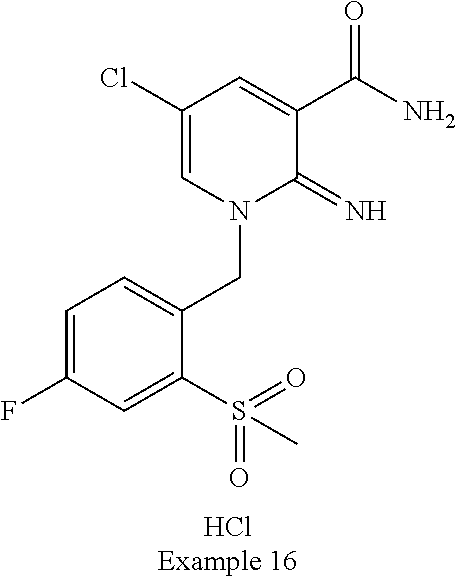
C1=C(F)C=C(S(=O)(=O)C)C(CN2C(=N)C(C(N)=O)=CC(Cl)=C2)=C1
